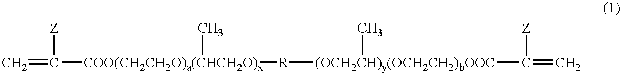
C=C([COO(CH2CH2O)a(CHCH2O)x]([R][(OCH2CH)y(OCH2CH2)bOOC](C(=C)[Z])C)C)[Z]
